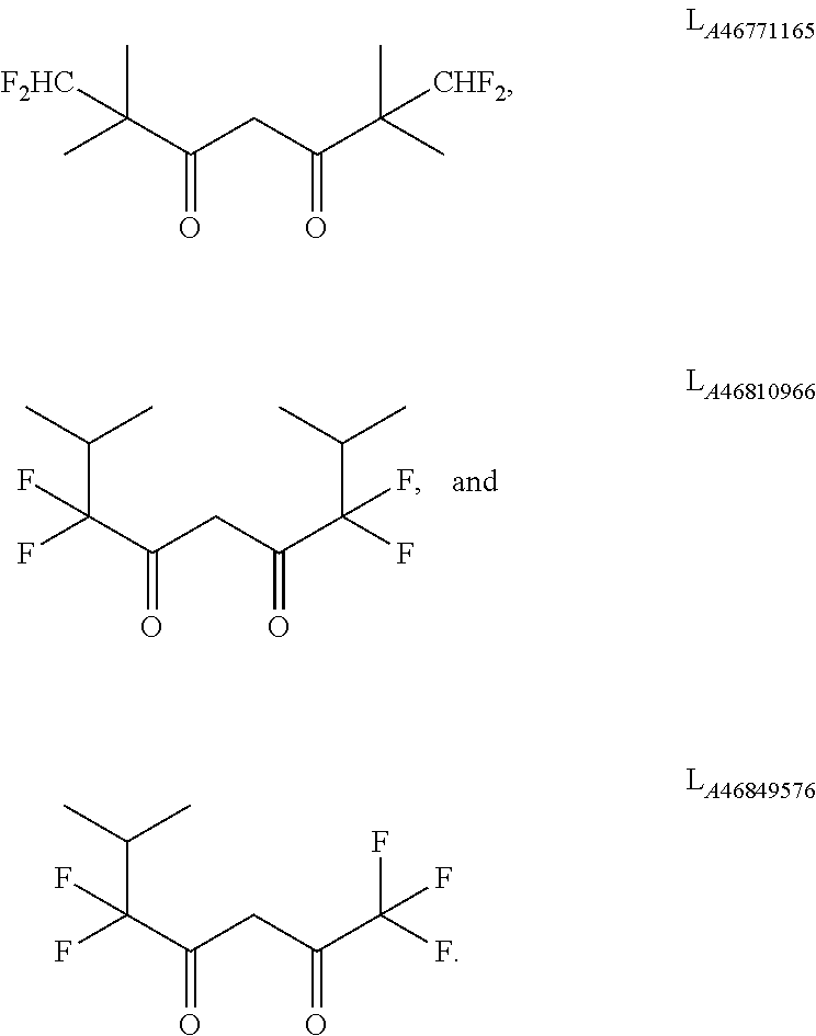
FC(C(CC(C(F)(C(C)C)F)=O)=O)(C(C)C)F.CC(C(CC(C(C)(C)[CHF2])=O)=O)(C)[F2HC].FC(C(CC(C(F)(F)F)=O)=O)(C(C)C)F
